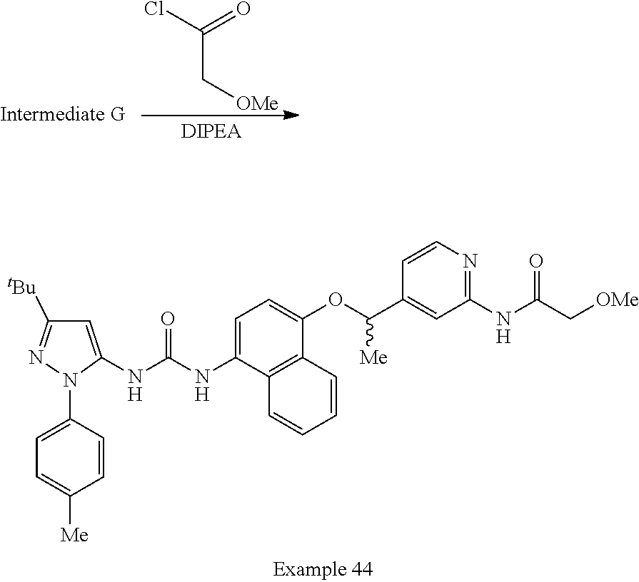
C(C[OMe])(Cl)=O.C1=C(N2C(NC(NC3=CC=C(OC(C4=CC(NC(C[OMe])=O)=NC=C4)[Me])C4=C3C=CC=C4)=O)=CC([tBu])=N2)C=CC([Me])=C1
